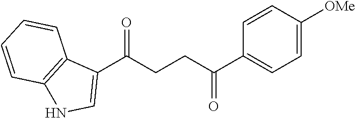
C1(C(CCC(C2=CC=C([OMe])C=C2)=O)=O)=CNC2=C1C=CC=C2
